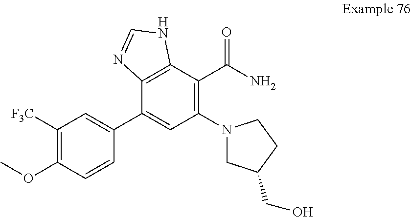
C12=C(C(C(N)=O)=C(N3CC(CO)CC3)C=C1C1=CC([F3C])=C(OC)C=C1)NC=N2
